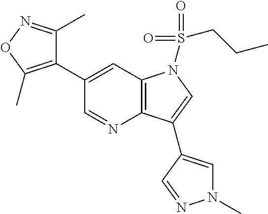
C12=C(C=C(C3=C(C)ON=C3C)C=N1)N(S(=O)(=O)CCC)C=C2C1=CN(C)N=C1
